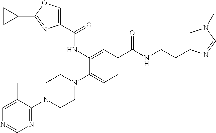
C1(NC(=O)C2=COC(C3CC3)=N2)=CC(C(=O)NCCC2=CN(C)C=N2)=CC=C1N1CCN(C2=NC=NC=C2C)CC1
